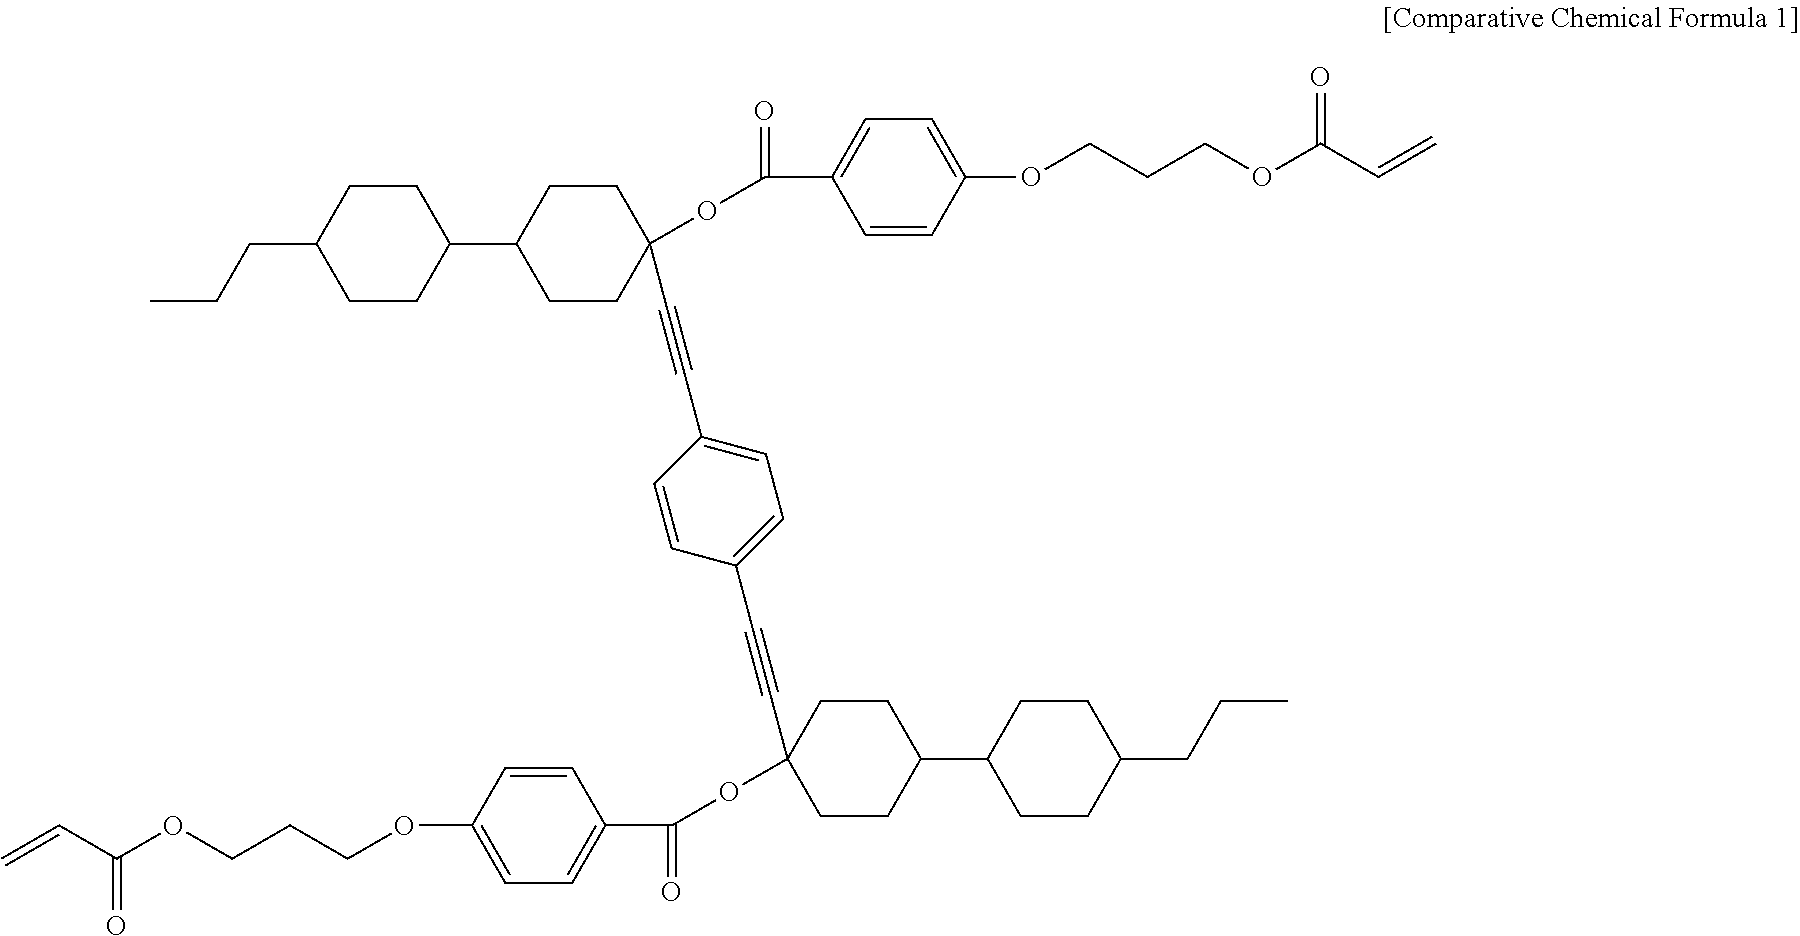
CCCC1CCC(C2CCC(OC(=O)C3=CC=C(OCCCOC(C=C)=O)C=C3)(C#CC3=CC=C(C#CC4(OC(=O)C5=CC=C(OCCCOC(C=C)=O)C=C5)CCC(C5CCC(CCC)CC5)CC4)C=C3)CC2)CC1
